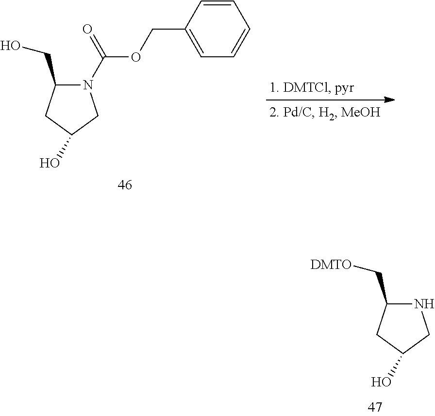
C1(C[DMTO])NCC(O)C1.C1(CO)N(C(OCC2=CC=CC=C2)=O)CC(O)C1
